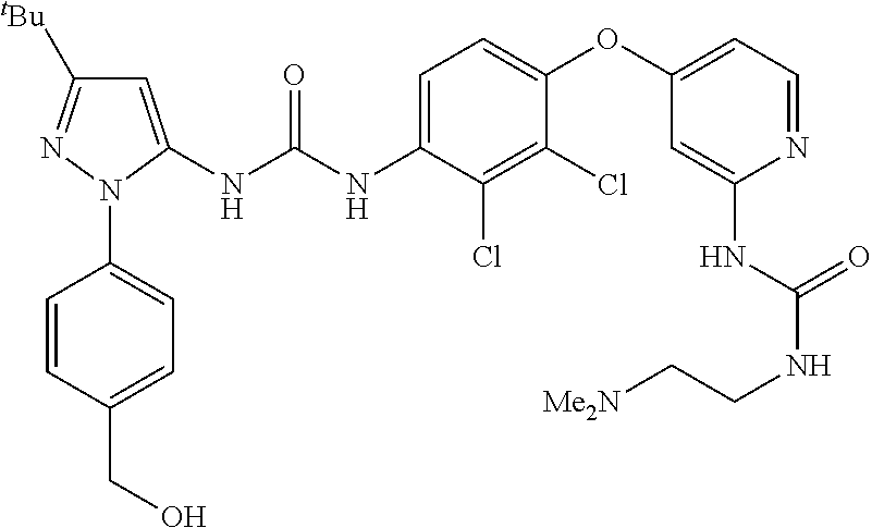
C1=C(NC(NC2=CC=C(OC3=CC=NC(NC(NCC[Me2N])=O)=C3)C(Cl)=C2Cl)=O)N(C2=CC=C(CO)C=C2)N=C1[tBu]
